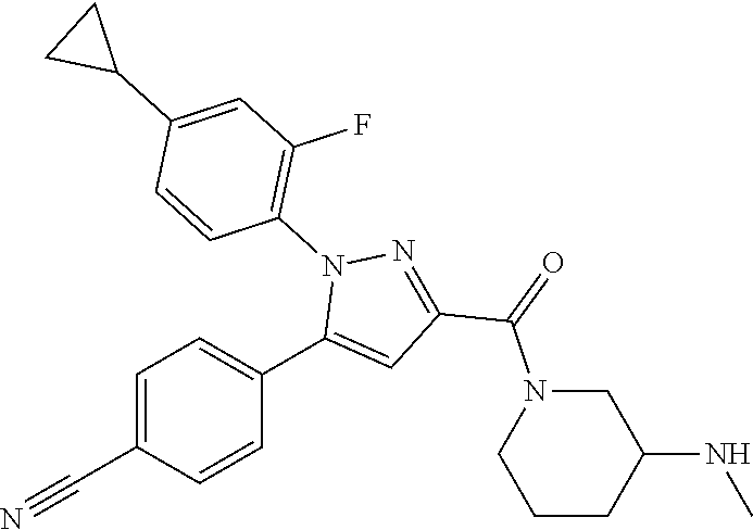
C1=C(C#N)C=CC(C2=CC(C(=O)N3CCCC(NC)C3)=NN2C2=C(F)C=C(C3CC3)C=C2)=C1
